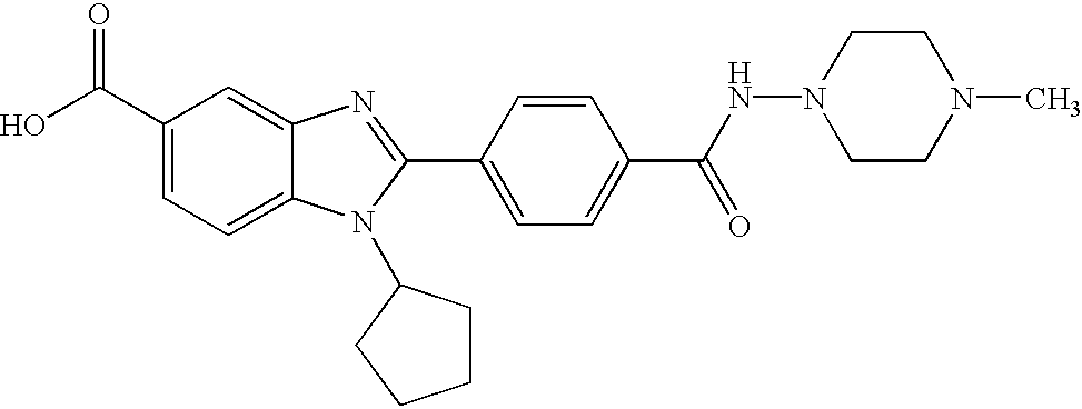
C1(C(O)=O)=CC=C2C(=C1)N=C(C1=CC=C(C(NN3CCN(C)CC3)=O)C=C1)N2C1CCCC1
